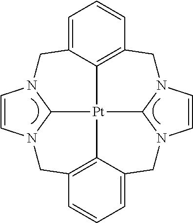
C1=CN2CC3=C4[Pt]56C7=C(C=CC=C7CN1C25)CN1C=CN(CC4=CC=C3)C61
